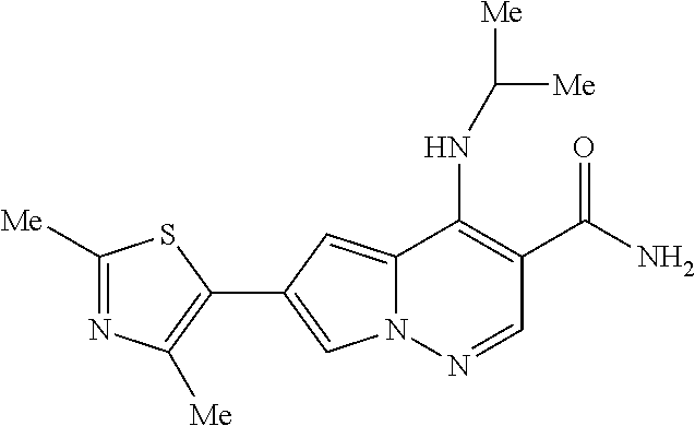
N12C(=CC(C3=C([Me])N=C([Me])S3)=C1)C(NC([Me])[Me])=C(C(N)=O)C=N2
